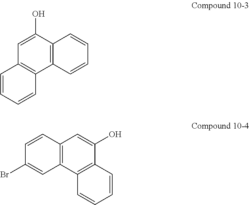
C1=C(O)C2=C(C3=C1C=CC=C3)C=CC=C2.C12=C(C3=C(C(O)=C1)C=CC=C3)C=C(Br)C=C2
